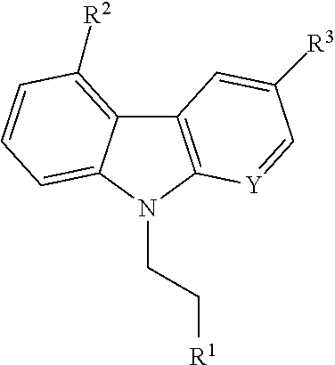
C12=C([Y]=CC([R3])=C1)N(CC[R1])C1=CC=CC([R2])=C21
